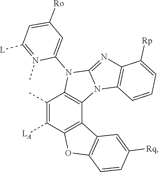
C1=C([Ro])C=C(N2C3=C(C4=C(C([LA])=C3C)OC3=C4C=C([Rq])C=C3)N3C2=NC2=C3C=CC=C2[Rp])N(C)=C1[L]
